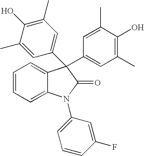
C1=CC=C2C(=C1)C(C1=CC(C)=C(O)C(C)=C1)(C1=CC(C)=C(O)C(C)=C1)C(=O)N2C1=CC=CC(F)=C1
